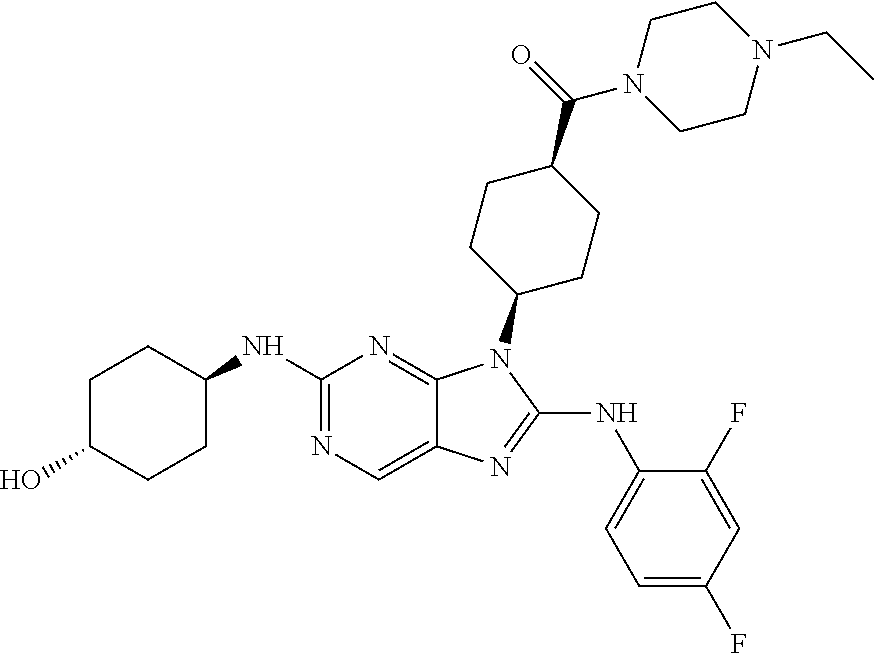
N1=C(NC2CCC(O)CC2)N=C2C(=C1)N=C(NC1=CC=C(F)C=C1F)N2C1CCC(C(=O)N2CCN(CC)CC2)CC1
